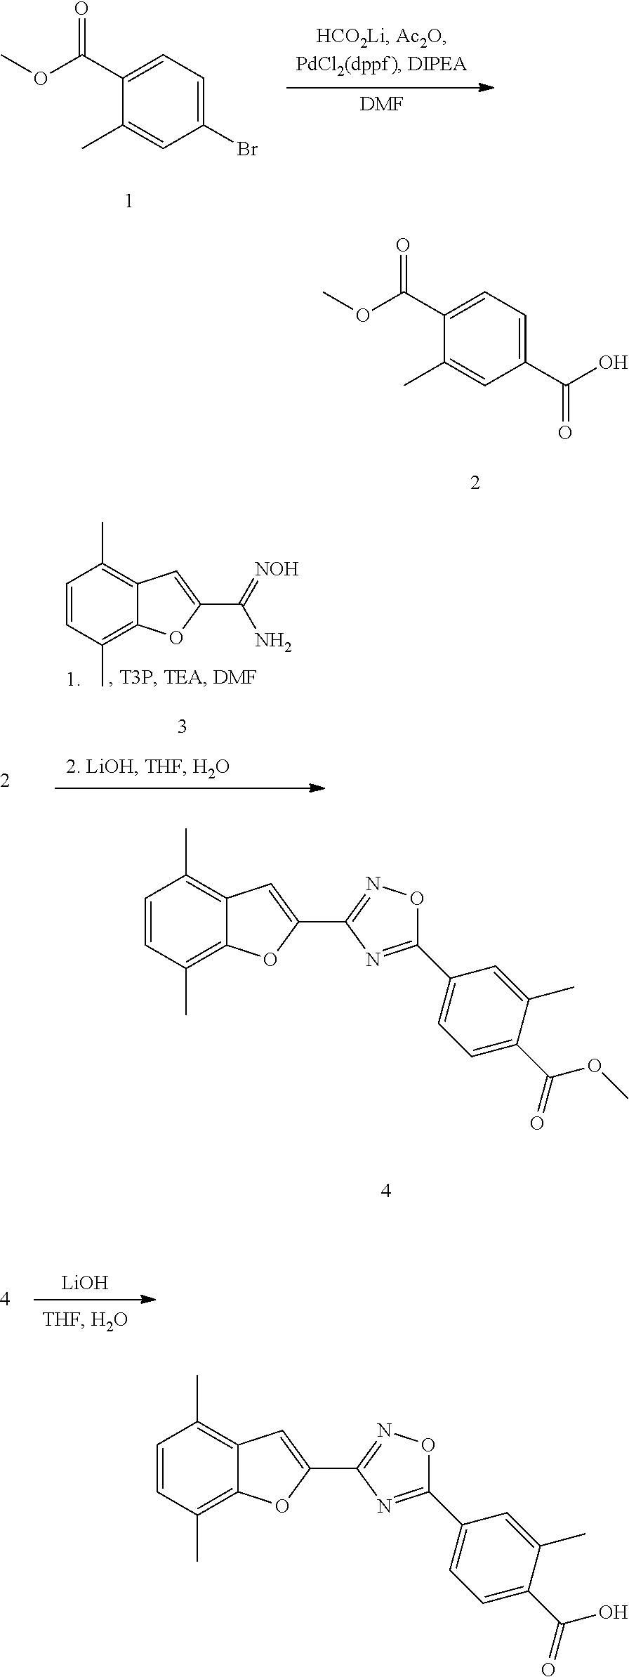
C1(Br)=CC=C(C(OC)=O)C(C)=C1.[DMF].C1(C(O)=O)=CC=C(C(OC)=O)C(C)=C1.C1=CC(C)=C2C(=C1C)C=C(C1=NOC(C3=CC=C(C(O)=O)C(C)=C3)=N1)O2.C1=CC(C)=C2C(=C1C)C=C(C(=[NOH])N)O2.C1=CC(C)=C2C(=C1C)C=C(C1=NOC(C3=CC=C(C(OC)=O)C(C)=C3)=N1)O2.[LiOH]
